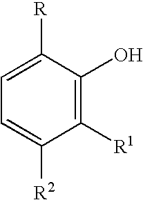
C1([R1])=C(O)C([R])=CC=C1[R2]
